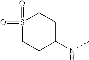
S1(=O)(=O)CCC(NC)CC1
